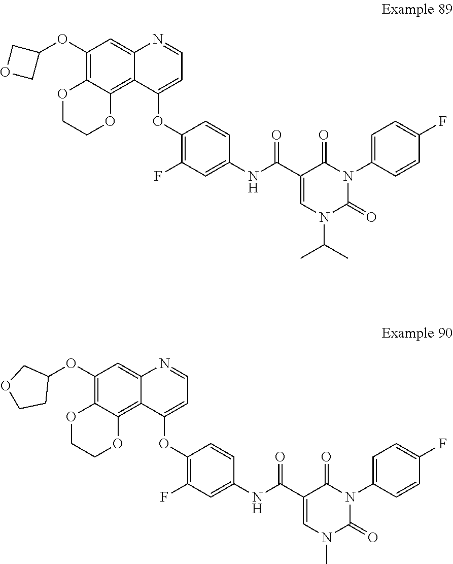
C1(OC2COC2)=C2C(=C3C(=C1)N=CC=C3OC1=C(F)C=C(NC(C3=CN(C(C)C)C(=O)N(C4=CC=C(F)C=C4)C3=O)=O)C=C1)OCCO2.C1(OC2COCC2)=C2C(=C3C(=C1)N=CC=C3OC1=C(F)C=C(NC(C3=CN(C)C(=O)N(C4=CC=C(F)C=C4)C3=O)=O)C=C1)OCCO2
